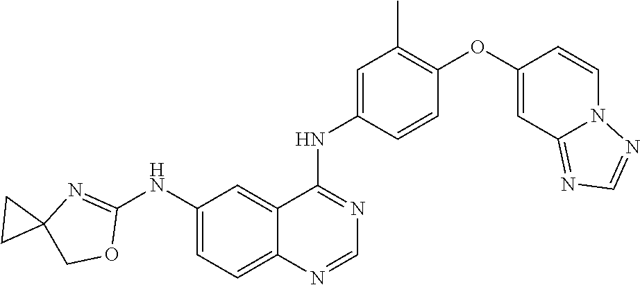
C1(NC2=NC3(CO2)CC3)=CC=C2C(=C1)C(NC1=CC(C)=C(OC3=CC4=NC=NN4C=C3)C=C1)=NC=N2
